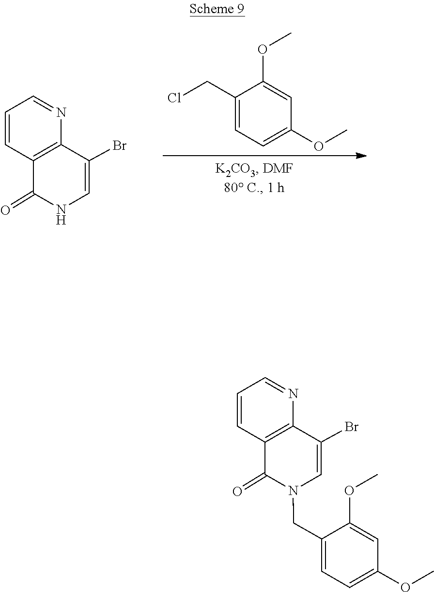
N1C=C(Br)C2=C(C=CC=N2)C1=O.C1(CCl)=CC=C(OC)C=C1OC.C1=C(OC)C=C(OC)C(CN2C=C(Br)C3=C(C=CC=N3)C2=O)=C1
